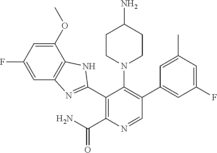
C1(F)=CC2=C(C(OC)=C1)NC(C1=C(C(N)=O)N=CC(C3=CC(F)=CC(C)=C3)=C1N1CCC(N)CC1)=N2
